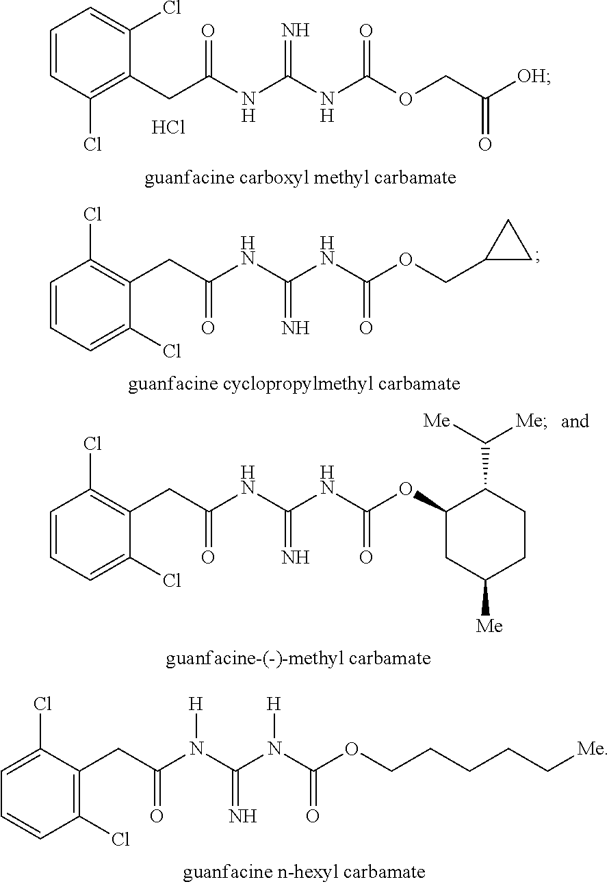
C1=CC(Cl)=C(CC(NC(NC(OCC([OH])=O)=O)=N)=O)C(Cl)=C1.Cl.C1=CC(Cl)=C(CC(NC(NC(OCC2CC2)=O)=N)=O)C(Cl)=C1.C1=CC(Cl)=C(CC(NC(NC(OC2CC([Me])CCC2C([Me])[Me])=O)=N)=O)C(Cl)=C1.C1=CC(Cl)=C(CC(N(C(N(C(OCCCCC[Me])=O)[H])=N)[H])=O)C(Cl)=C1
